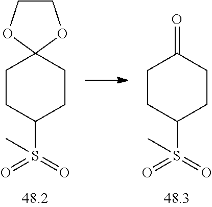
C1CC(S(=O)(=O)C)CCC1=O.C1CC(S(=O)(=O)C)CCC12OCCO2
